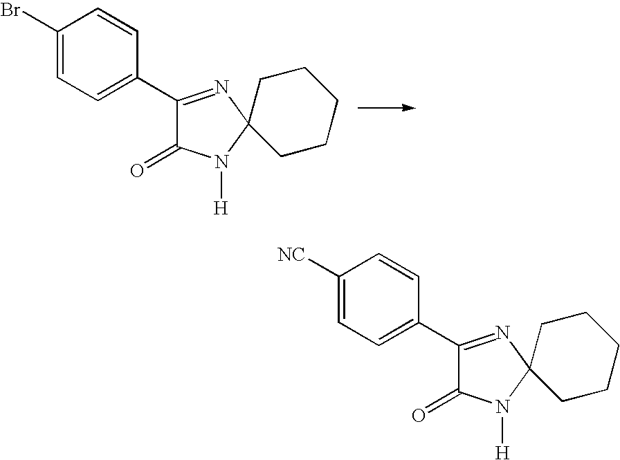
C1(Br)=CC=C(C2=NC3(N([H])C2=O)CCCCC3)C=C1.C1([NC])=CC=C(C2=NC3(N([H])C2=O)CCCCC3)C=C1
